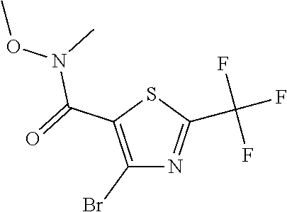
C1(Br)=C(C(N(OC)C)=O)SC(C(F)(F)F)=N1
